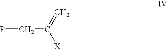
PCC(=C)[X]
